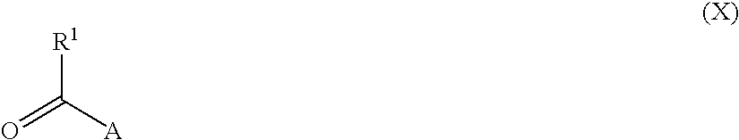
[R1]C([A])=O
